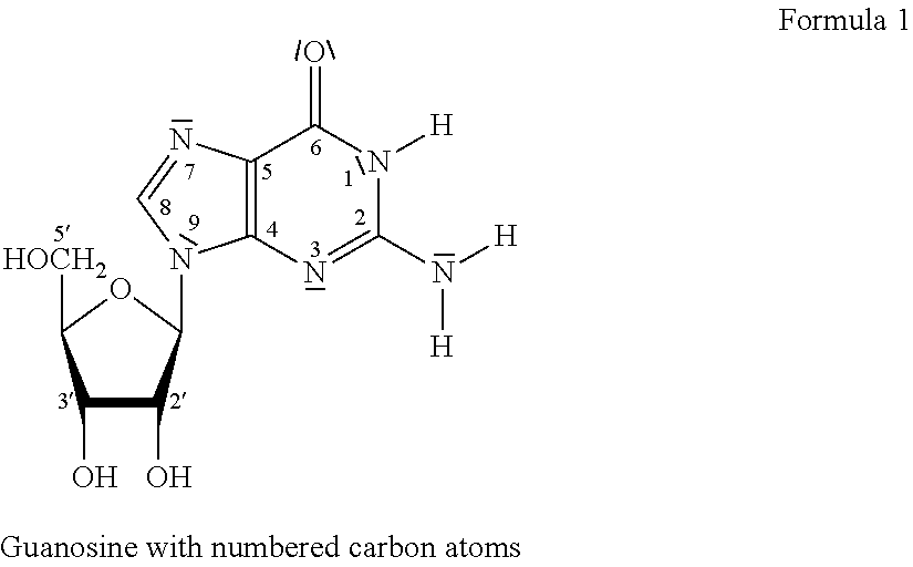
C12=C(N=C(N([H])[H])N([H])C1=O)N(C1C(O)C(O)C([HOCH2])O1)C=N2
